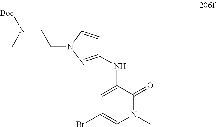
C1=CN(CCN([Boc])C)N=C1NC1=CC(Br)=CN(C)C1=O
